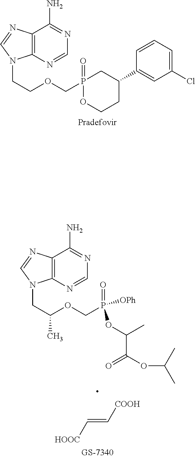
C12=C(N(CCOCP3(=O)OCCC(C4=CC(Cl)=CC=C4)C3)C=N1)N=CN=C2N.C12=C(N(CC(OCP(=O)(OC(C(OC(C)C)=O)C)[OPh])C)C=N1)N=CN=C2N.[HOOC]C=C[COOH]
